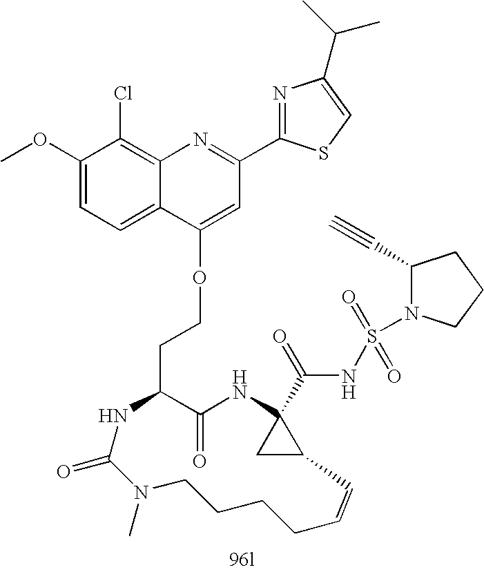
C1(=O)C(CCOC2=CC(C3=NC(C(C)C)=CS3)=NC3=C(Cl)C(OC)=CC=C32)NC(=O)N(C)CCCCC=CC2CC2(C(=O)NS(=O)(=O)N2C(C#C)CCC2)N1
